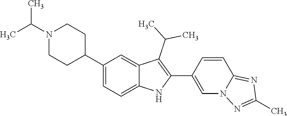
N1(C(C)C)CCC(C2=CC=C3C(=C2)C(C(C)C)=C(C2=CN4C(=NC(C)=N4)C=C2)N3)CC1
